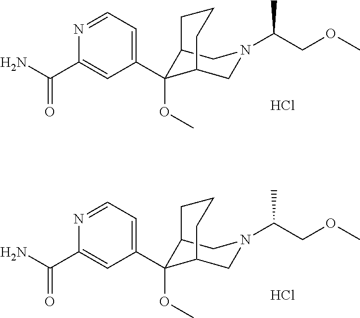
Cl.C1(C2(OC)C3CN(C(COC)C)CC2CCC3)=CC=NC(C(N)=O)=C1.Cl.C1(C2(OC)C3CN(C(COC)C)CC2CCC3)=CC=NC(C(N)=O)=C1
